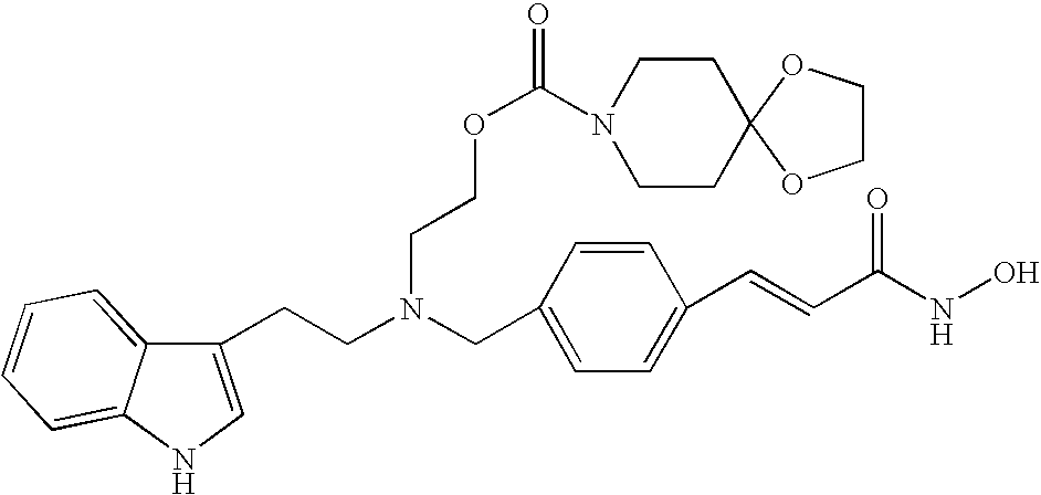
C1(CCN(CC2=CC=C(C=CC(NO)=O)C=C2)CCOC(=O)N2CCC3(CC2)OCCO3)=CNC2=CC=CC=C12
